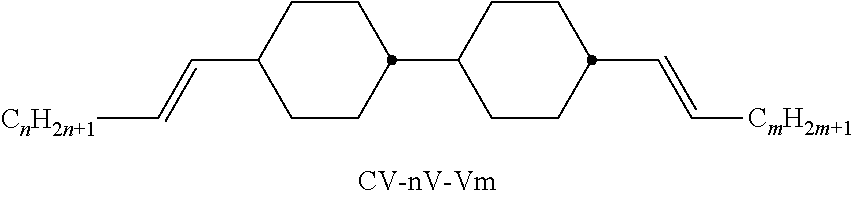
C1(C=C[CnH2n+1])CCC(C2CCC(C=C[CmH2m+1])CC2)CC1
